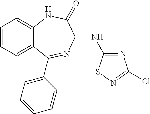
C1=CC=C2C(=C1)NC(=O)C(NC1=NC(Cl)=NS1)N=C2C1=CC=CC=C1
